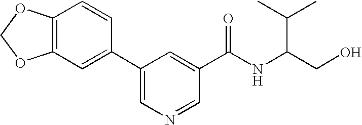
C12=C(C=C(C3=CN=CC(C(NC(CO)C(C)C)=O)=C3)C=C1)OCO2
